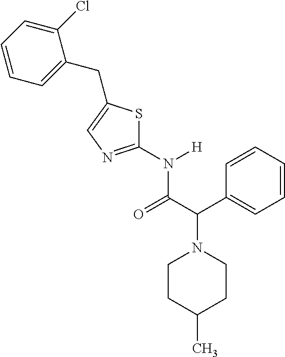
C1(Cl)=CC=CC=C1CC1=CN=C(N([H])C(C(C2=CC=CC=C2)N2CCC(C)CC2)=O)S1
